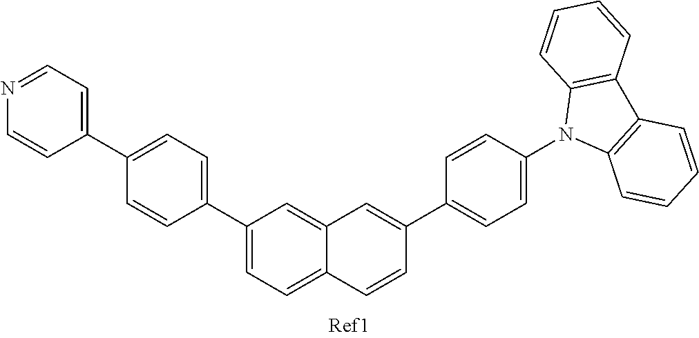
C1(C2=CC=C(C3=CC=C4C(=C3)C=C(C3=CC=C(N5C6=C(C7=C5C=CC=C7)C=CC=C6)C=C3)C=C4)C=C2)=CC=NC=C1
